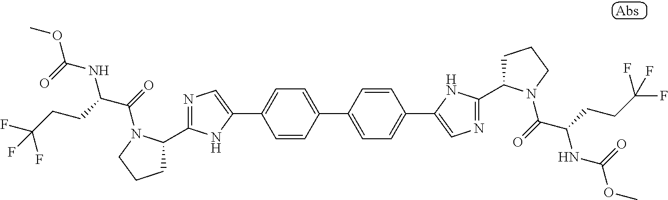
C1=CC(C2=CC=C(C3=CN=C(C4CCCN4C(=O)C(CCC(F)(F)F)NC(=O)OC)N3)C=C2)=CC=C1C1=CN=C(C2CCCN2C(C(NC(OC)=O)CCC(F)(F)F)=O)N1
